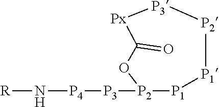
[R]N[P4][P3][P2]1[P1][P1][P2][P3][Px]C(=O)O1
